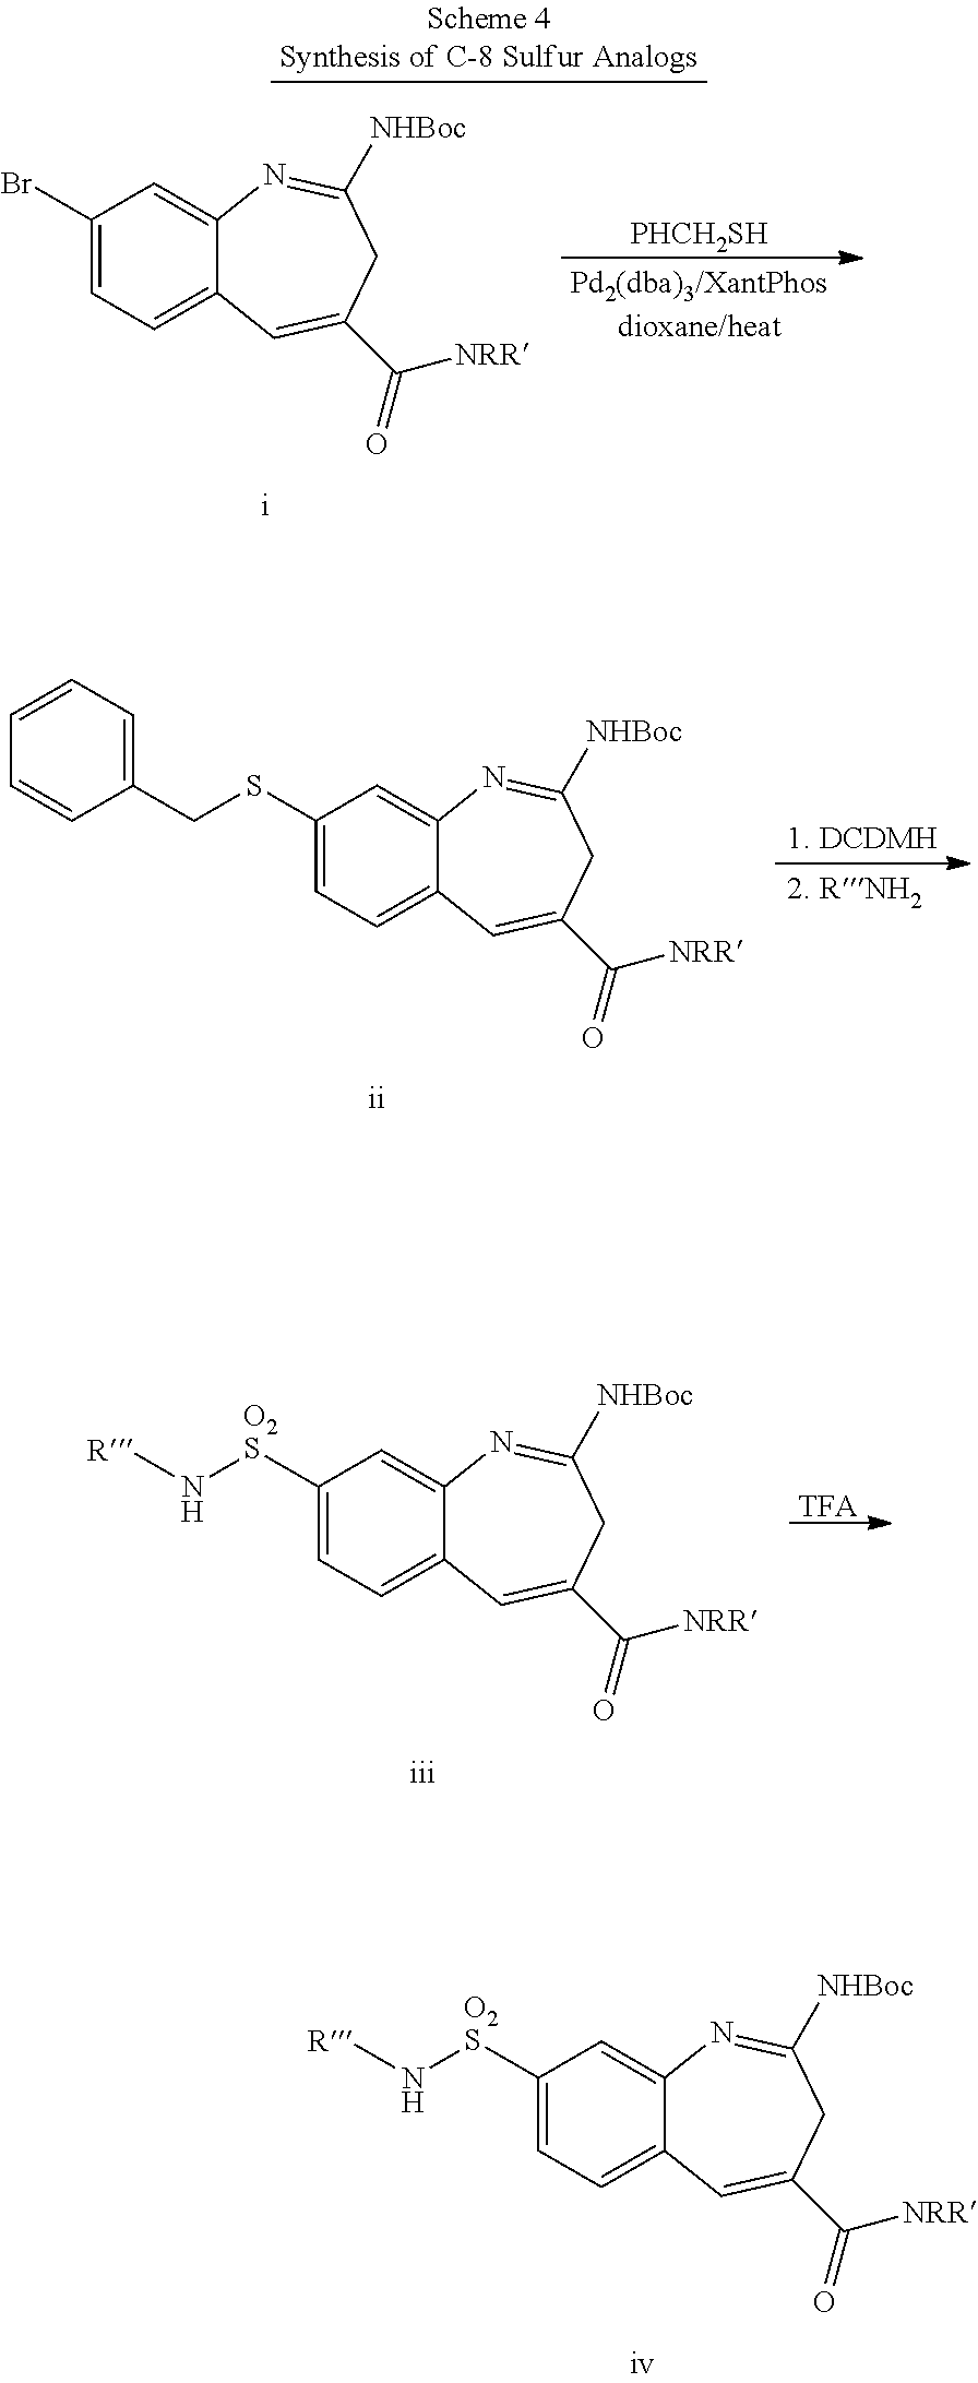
C1(Br)=CC=C2C(=C1)N=C([NHBoc])CC(C(=O)[NRR])=C2.[PHCH2SH].C1(SCC2=CC=CC=C2)=CC=C2C(=C1)N=C([NHBoc])CC(C(=O)[NRR])=C2.[TFA].C1([O2S]N[R])=CC=C2C(=C1)N=C([NHBoc])CC(C(=O)[NRR])=C2.C1([O2S]N[R])=CC=C2C(=C1)N=C([NHBoc])CC(C(=O)[NRR])=C2
